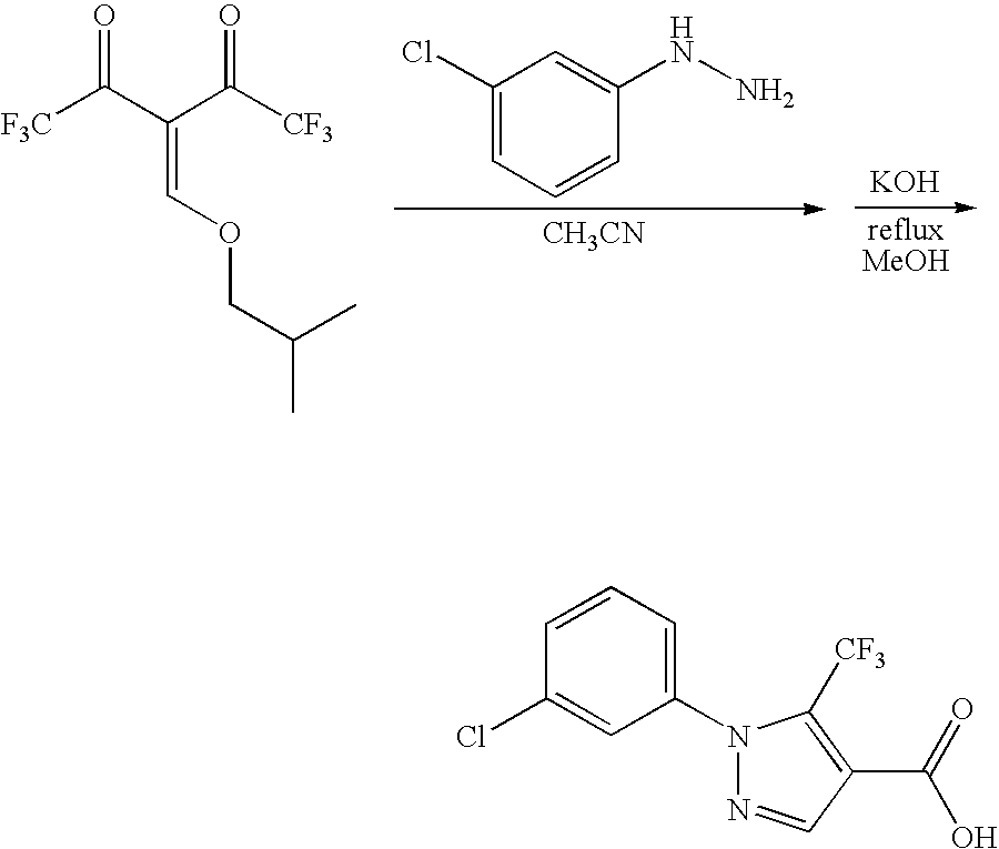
[KOH].C1=CC(NN)=CC(Cl)=C1.[CH3CN].[F3C]C(C(C([CF3])=O)=COCC(C)C)=O.C1=C(Cl)C=CC=C1N1N=CC(C(=O)O)=C1[CF3]
